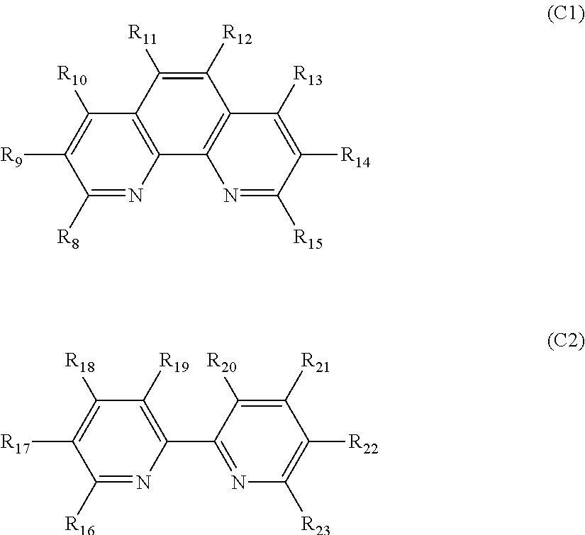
C1([R8])=NC2=C(C([R10])=C1[R9])C([R11])=C([R12])C1=C2N=C([R15])C([R14])=C1[R13].C1([R16])=NC(C2=NC([R23])=C([R22])C([R21])=C2[R20])=C([R19])C([R18])=C1[R17]
